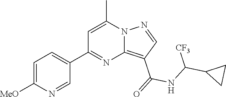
C12=C(C(=O)NC(C3CC3)[CF3])C=NN1C(C)=CC(C1=CC=C([MeO])N=C1)=N2
